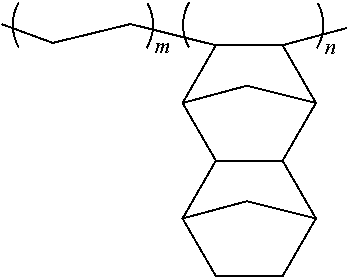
CCCC1C(C)C2C3C(C1C2)C1CCC3C1
